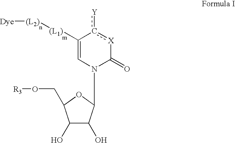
C1(O)C(O)C(N2C(=O)[X]c([Y])C([(L1)][(L2)][Dye])=C2)OC1CO[R3]
